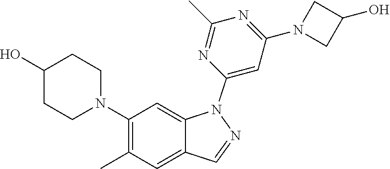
CC1=C(N2CCC(O)CC2)C=C2C(=C1)C=NN2C1=CC(N2CC(O)C2)=NC(C)=N1
